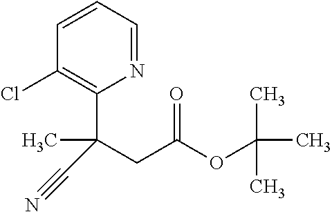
C1=CC=NC(C(CC(OC(C)(C)C)=O)(C)C#N)=C1Cl
